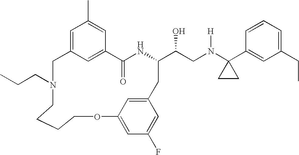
C12=CC(=CC(C)=C1)CN(CCC)CCCCOC1=CC(F)=CC(=C1)CC(C(CN(C1(C3=CC(CC)=CC=C3)CC1)[H])O)NC2=O
